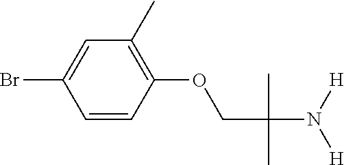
C1=CC(OCC(C)(C)N([H])[H])=C(C)C=C1Br
